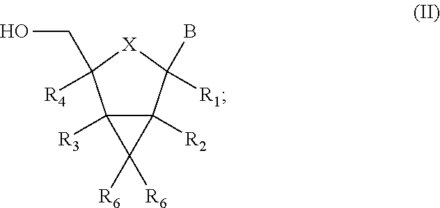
C12([R3])C([R2])(C([R1])(B)[X]C1([R4])CO)C2([R6])[R6]
